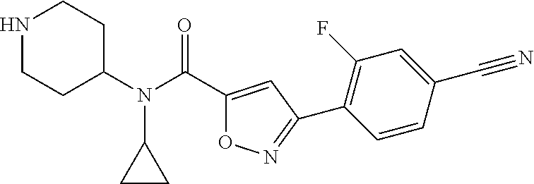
C1(C(N(C2CCNCC2)C2CC2)=O)=CC(C2=C(F)C=C(C#N)C=C2)=NO1
